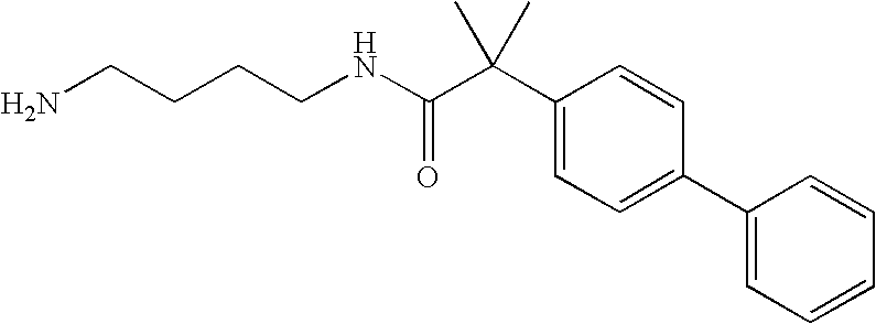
C(CCNC(C(C1=CC=C(C2=CC=CC=C2)C=C1)(C)C)=O)CN
